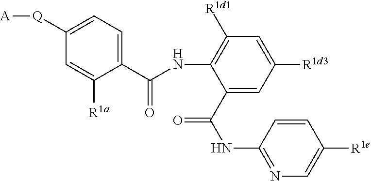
C1([Q][A])=CC=C(C(NC2=C([R1d1])C=C([R1d3])C=C2C(NC2=NC=C([R1e])C=C2)=O)=O)C([R1a])=C1
